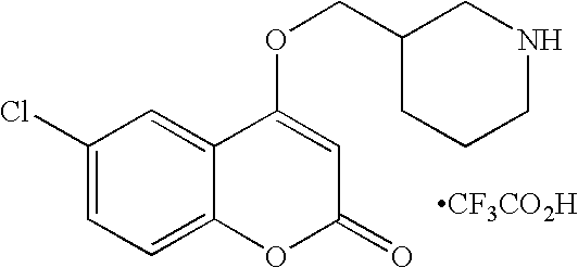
C1(Cl)=CC=C2C(=C1)C(OCC1CNCCC1)=CC(=O)O2.[CF3CO2H]
